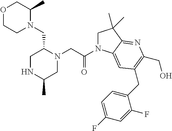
O1CCN(CC2CNC(C)CN2CC(N2CC(C)(C)C3=NC(CO)=C(CC4=CC=C(F)C=C4F)C=C23)=O)C(C)C1
